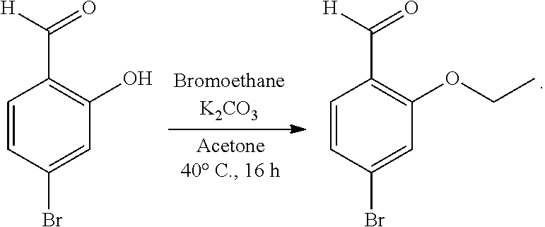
C1=CC(Br)=CC(O)=C1C([H])=O.C1=CC(Br)=CC(OCC)=C1C([H])=O
